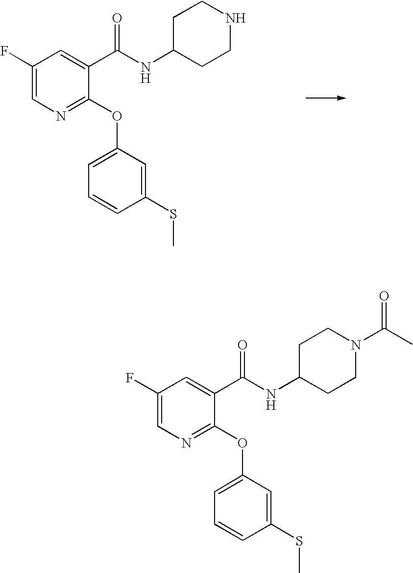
C1(F)=CN=C(OC2=CC=CC(SC)=C2)C(C(NC2CCNCC2)=O)=C1.C1(F)=CN=C(OC2=CC=CC(SC)=C2)C(C(NC2CCN(C(C)=O)CC2)=O)=C1
